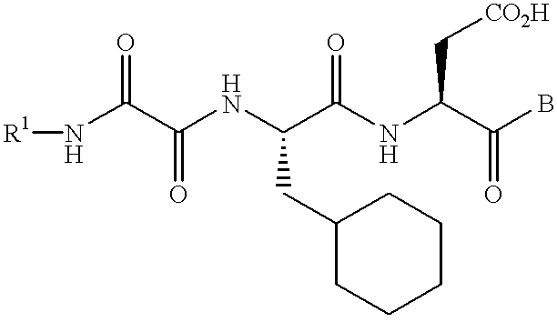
[R1]NC(C(NC(C(NC(C(B)=O)C[CO2H])=O)CC1CCCCC1)=O)=O
